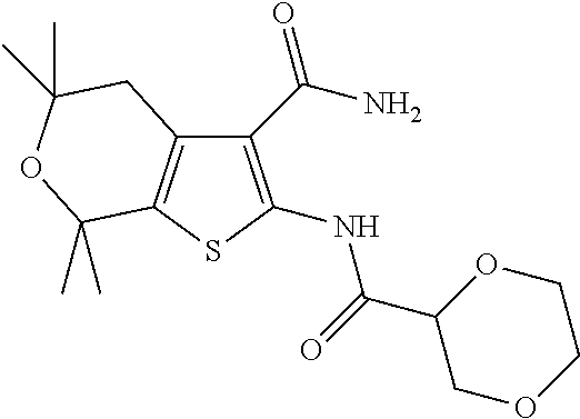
C1(C(N)=O)=C(NC(=O)C2COCCO2)SC2=C1CC(C)(C)OC2(C)C
